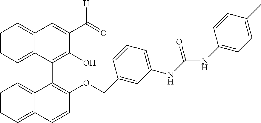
C1=CC=C2C(=C1)C=C(C(=O)[H])C(O)=C2C1=C(OCC2=CC(NC(=O)NC3=CC=C(C)C=C3)=CC=C2)C=CC2=CC=CC=C12
